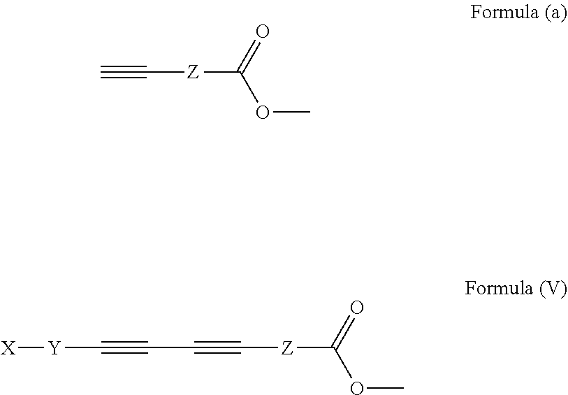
C([Z]C(OC)=O)#C.C([Z]C(OC)=O)#CC#C[Y][X]
